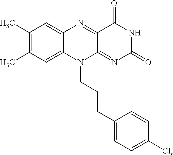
C1(C)=C(C)C=C2C(=C1)N=C1C(=NC(=O)NC1=O)N2CCCC1=CC=C(Cl)C=C1
